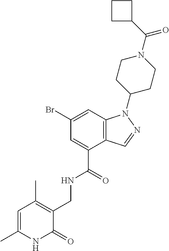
C1(Br)=CC2=C(C(C(=O)NCC3=C(C)C=C(C)NC3=O)=C1)C=NN2C1CCN(C(C2CCC2)=O)CC1
